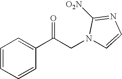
C1=CC(C(CN2C=CN=C2[O2N])=O)=CC=C1
